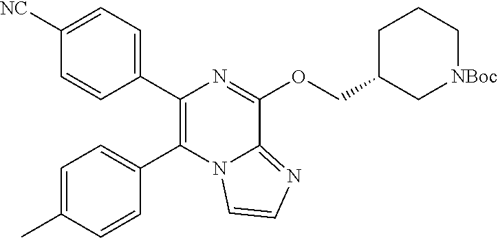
C1([NC])=CC=C(C2=C(C3=CC=C(C)C=C3)N3C(=NC=C3)C(OCC3C[NBoc]CCC3)=N2)C=C1
